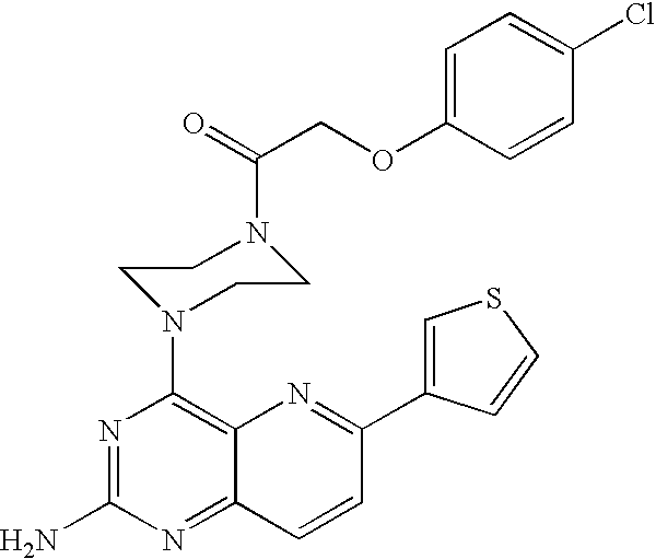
N1=C(N)N=C2C(=C1N1CCN(C(=O)COC3=CC=C(Cl)C=C3)CC1)N=C(C1=CSC=C1)C=C2
